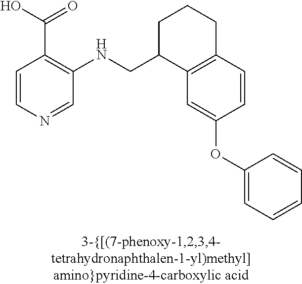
C1=CN=CC(NCC2C3=C(CCC2)C=CC(OC2=CC=CC=C2)=C3)=C1C(O)=O
